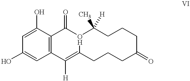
C1=C(O)C2=C(C=C1O)C([H])=C1O(C2=O)C(C)([H])CCCC(=O)CCC1
